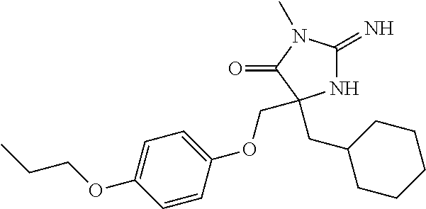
N1C(=N)N(C)C(=O)C1(CC1CCCCC1)COC1=CC=C(OCCC)C=C1
